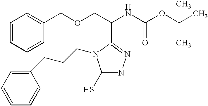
C1=CC=CC(COCC(NC(OC(C)(C)C)=O)C2=NN=C(S)N2CCCC2=CC=CC=C2)=C1
